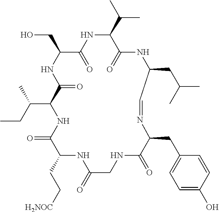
C1(CC[H2NOC])C(=O)NC(C(C)CC)C(=O)NC(CO)C(=O)NC(C(C)C)C(=O)NC(CC(C)C)C=NC(CC2=CC=C(O)C=C2)C(=O)NCC(=O)N1
